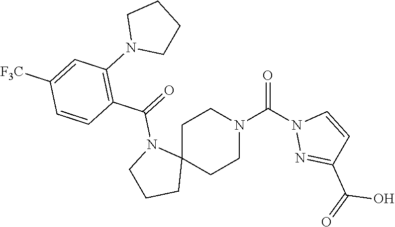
C1C2(CCN(C(N3N=C(C(=O)O)C=C3)=O)C1)N(C(C1=C(N3CCCC3)C=C([F3C])C=C1)=O)CCC2
